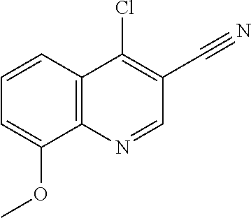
C12=C(N=CC(C#N)=C1Cl)C(OC)=CC=C2
